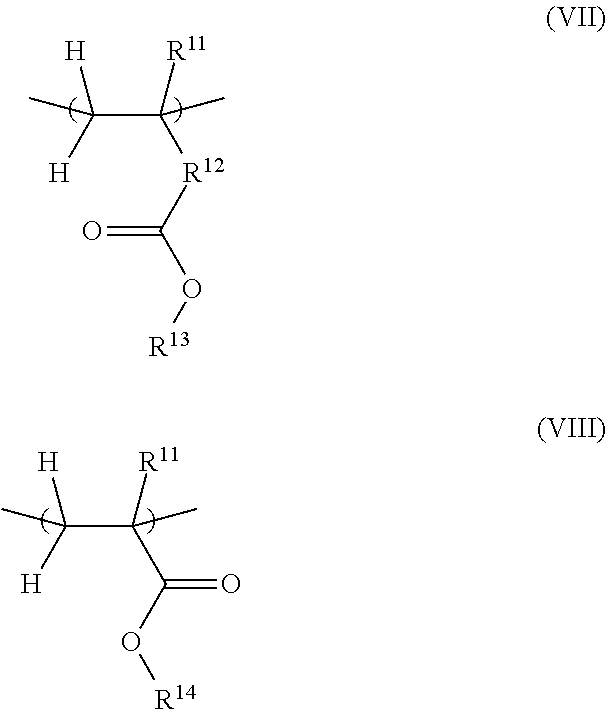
C(C([R11])([R12]C(O[R13])=O)C)([H])([H])C.C(C([R11])(C(O[R14])=O)C)([H])([H])C
